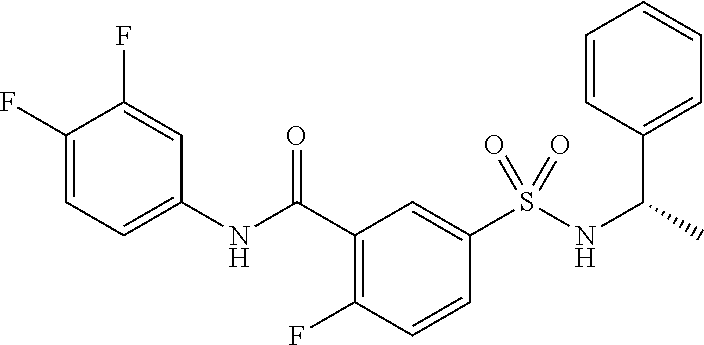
C1(C(NC2=CC=C(F)C(F)=C2)=O)=C(F)C=CC(S(NC(C2=CC=CC=C2)C)(=O)=O)=C1
